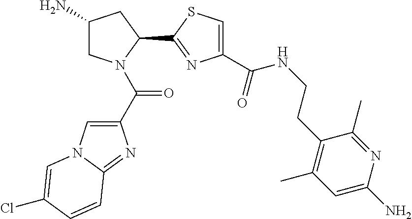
C1(N)CN(C(C2=CN3C(=N2)C=CC(Cl)=C3)=O)C(C2=NC(C(NCCC3=C(C)C=C(N)N=C3C)=O)=CS2)C1
